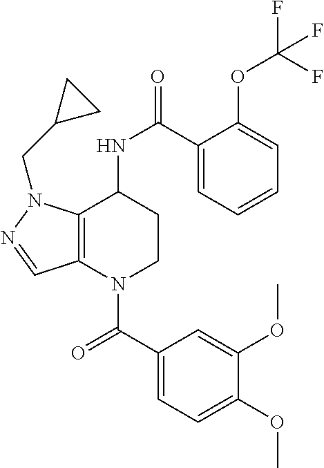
C1(C(=O)N2CCC(NC(=O)C3=CC=CC=C3OC(F)(F)F)C3=C2C=NN3CC2CC2)=CC=C(OC)C(OC)=C1
